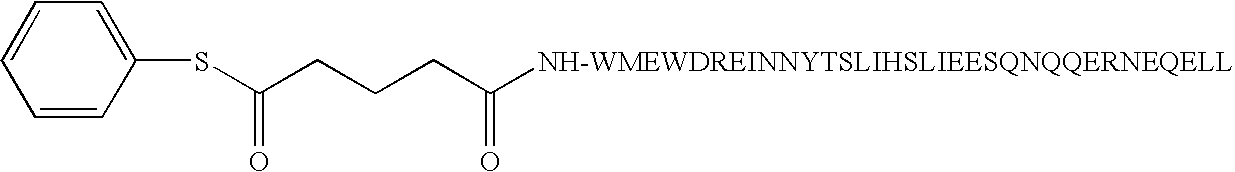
C1=CC=C(SC(CCCC([NH-WMEWDREINNYTSLIHSLIEESQNQQERNEQELL])=O)=O)C=C1
